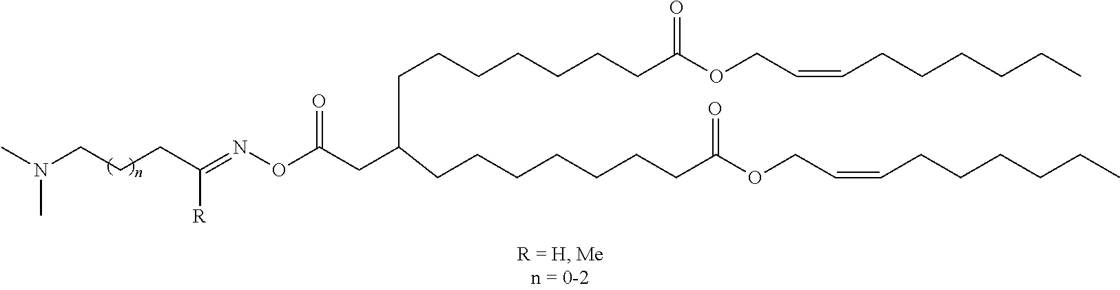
C(CC(=NOC(CC(CCCCCCCC(OCC=CCCCCCC)=O)CCCCCCCC(OCC=CCCCCCC)=O)=O)[R])CN(C)C
